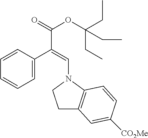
C1=C(C(=CN2CCC3=C2C=CC([CO2Me])=C3)C(=O)OC(CC)(CC)CC)C=CC=C1
